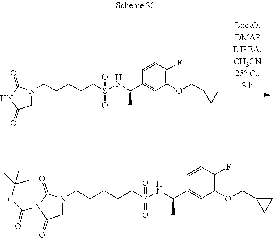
C1N(CCCCCS(=O)(=O)NC(C2=CC(OCC3CC3)=C(F)C=C2)C)C(=O)NC1=O.C1N(CCCCCS(=O)(=O)NC(C2=CC(OCC3CC3)=C(F)C=C2)C)C(=O)N(C(OC(C)(C)C)=O)C1=O
